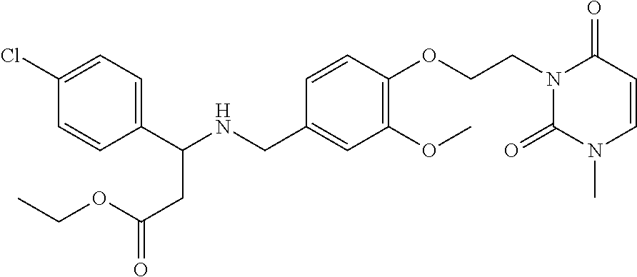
C1(C(NCC2=CC(OC)=C(OCCN3C(=O)N(C)C=CC3=O)C=C2)CC(=O)OCC)=CC=C(Cl)C=C1
